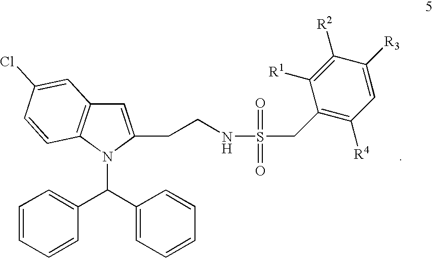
C1=C(CCNS(CC2=C([R4])C=C([R3])C([R2])=C2[R1])(=O)=O)N(C(C2=CC=CC=C2)C2=CC=CC=C2)C2=C1C=C(Cl)C=C2
